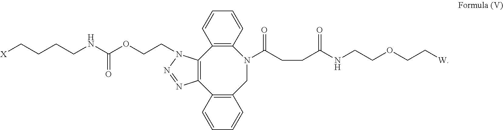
[X]CCCCNC(OCCN1C2=C(C3=C(CN(C(CCC(NCCOCC[W])=O)=O)C4=C2C=CC=C4)C=CC=C3)N=N1)=O
